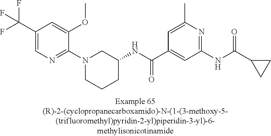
C1(C(F)(F)F)=CN=C(N2CCCC(NC(C3=CC(NC(C4CC4)=O)=NC(C)=C3)=O)C2)C(OC)=C1
